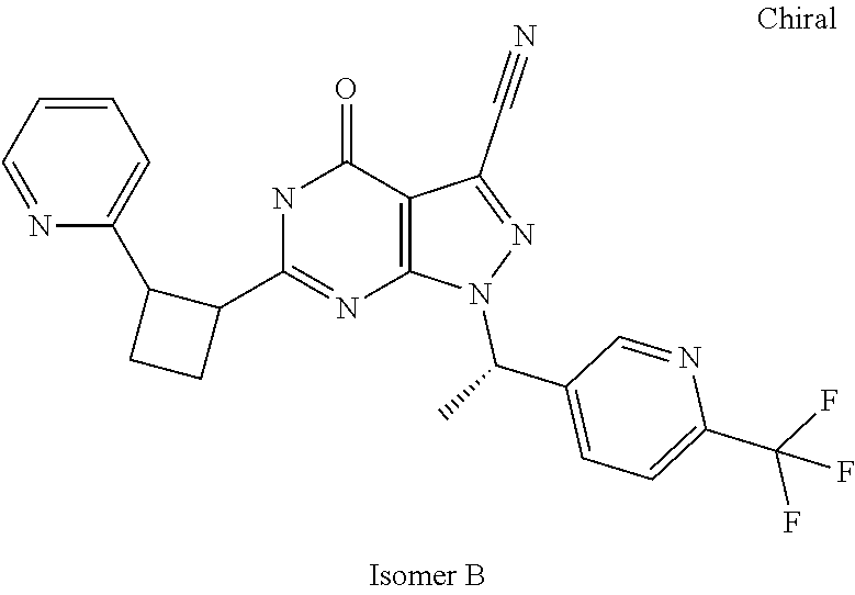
C1=C(C(F)(F)F)N=CC(C(C)N2N=C(C#N)C3=C2N=C(C2CCC2C2=CC=CC=N2)NC3=O)=C1
